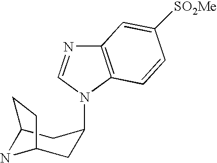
C12NC(CC(N3C4=C(N=C3)C=C([SO2Me])C=C4)C1)CC2
